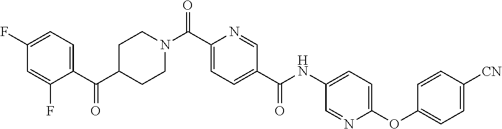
C1CN(C(C2=CC=C(C(=O)NC3=CC=C(OC4=CC=C([CN])C=C4)N=C3)C=N2)=O)CCC1C(C1=CC=C(F)C=C1F)=O
